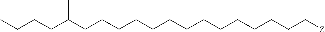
C(CCCCC[Z])CCCCCCCCC(CCCC)C
